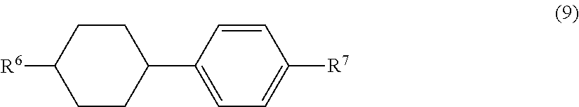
C1(C2=CC=C([R7])C=C2)CCC([R6])CC1
